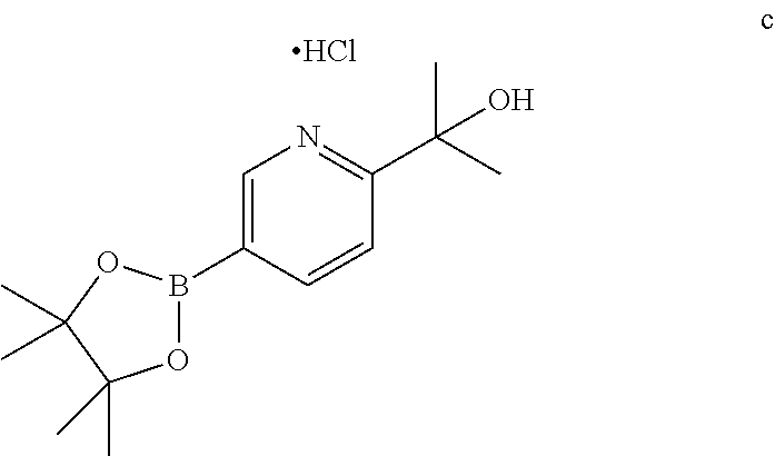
C1=C(B2OC(C)(C)C(C)(C)O2)C=CC(C(C)(C)O)=N1.Cl
